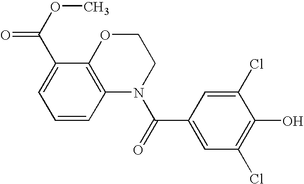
C1OC2=C(N(C(=O)C3=CC(Cl)=C(O)C(Cl)=C3)C1)C=CC=C2C(OC)=O
